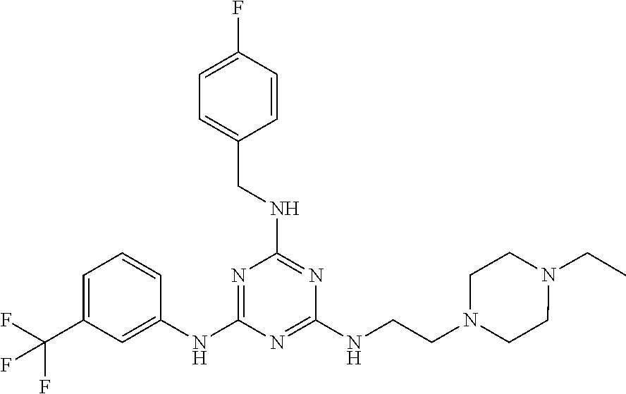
N1=C(NCC2=CC=C(F)C=C2)N=C(NC2=CC(C(F)(F)F)=CC=C2)N=C1NCCN1CCN(CC)CC1
